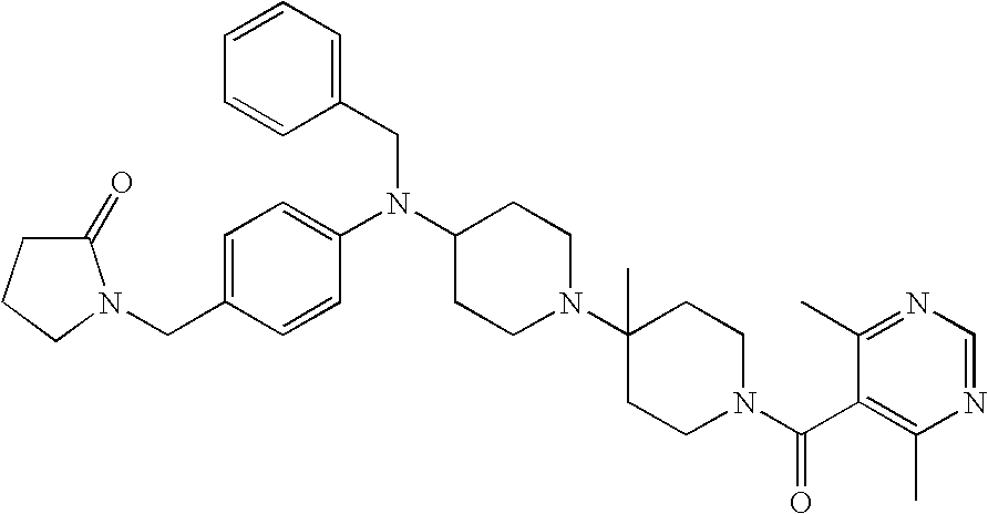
C1=C(CN2CCCC2=O)C=CC(N(CC2=CC=CC=C2)C2CCN(C3(C)CCN(C(=O)C4=C(C)N=CN=C4C)CC3)CC2)=C1
